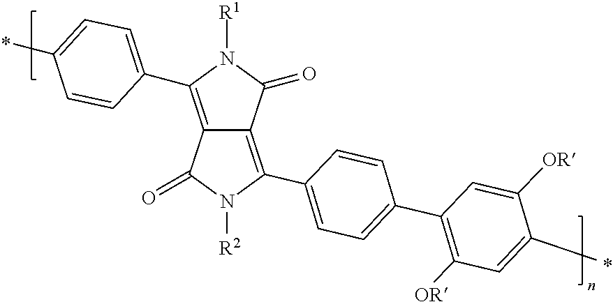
C1(C2=C3C(=C(C4=CC=C(C5=C([OR])C=C(C)C([OR])=C5)C=C4)N([R2])C3=O)C(=O)N2[R1])=CC=C(C)C=C1
